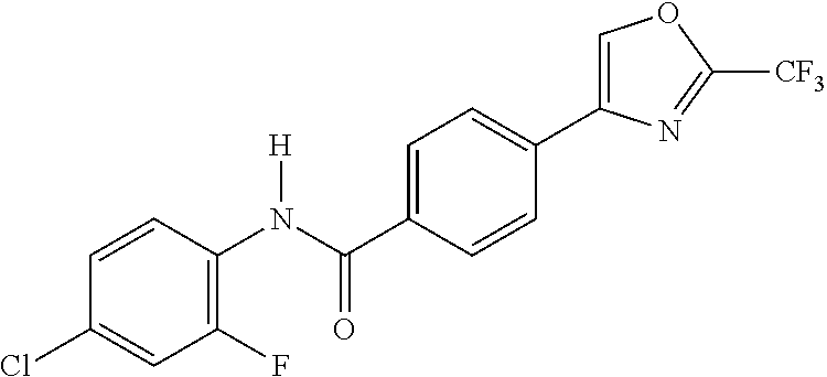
C1=CC(N([H])C(=O)C2=CC=C(C3=COC([CF3])=N3)C=C2)=C(F)C=C1Cl
